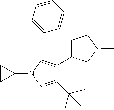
C1(C(C)(C)C)=NN(C2CC2)C=C1C1C(C2=CC=CC=C2)CN(C)C1
